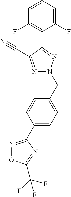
C1(F)=CC=CC(F)=C1C1=NN(CC2=CC=C(C3=NOC(C(F)(F)F)=N3)C=C2)N=C1C#N
